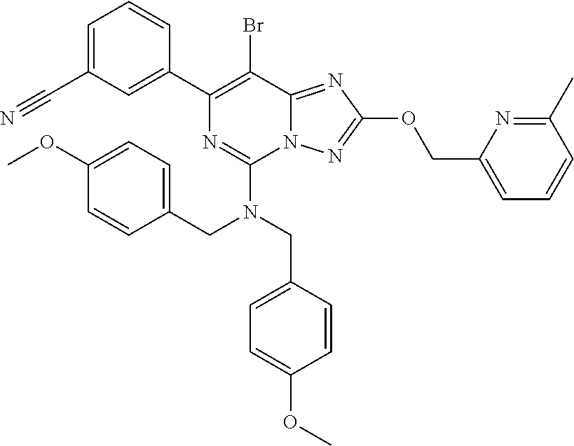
C1=C(C#N)C=C(C2=C(Br)C3=NC(OCC4=CC=CC(C)=N4)=NN3C(N(CC3=CC=C(OC)C=C3)CC3=CC=C(OC)C=C3)=N2)C=C1
